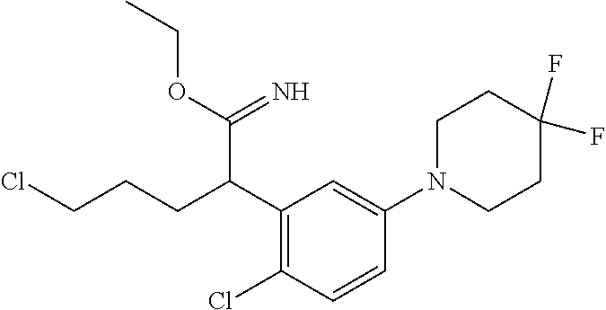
C1(C(CCCCl)C(=N)OCC)=C(Cl)C=CC(N2CCC(F)(F)CC2)=C1
